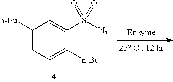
C1([n-Bu])=CC=C([n-Bu])C(S([N3])(=O)=O)=C1
